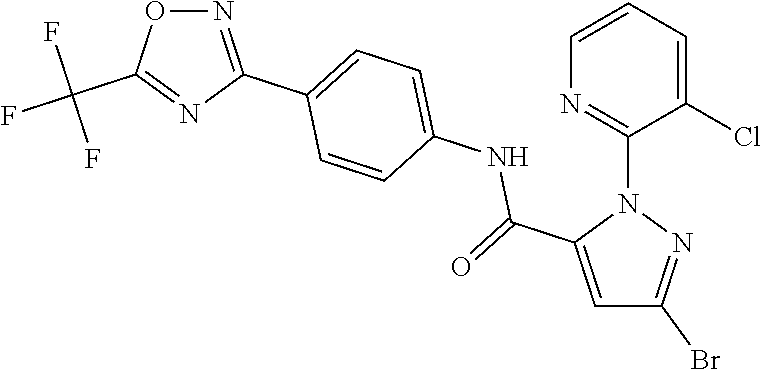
C1=C(C(NC2=CC=C(C3=NOC(C(F)(F)F)=N3)C=C2)=O)N(C2=NC=CC=C2Cl)N=C1Br
